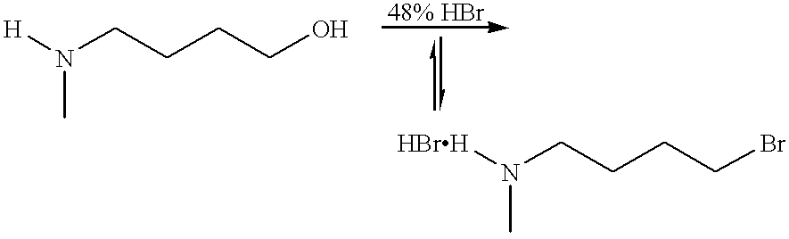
[H]N(CCCCO)C.[HBrH]N(CCCCBr)C
